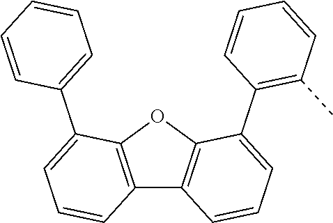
C12=C(OC3=C1C=CC=C3C1=C(C)C=CC=C1)C(C1=CC=CC=C1)=CC=C2
